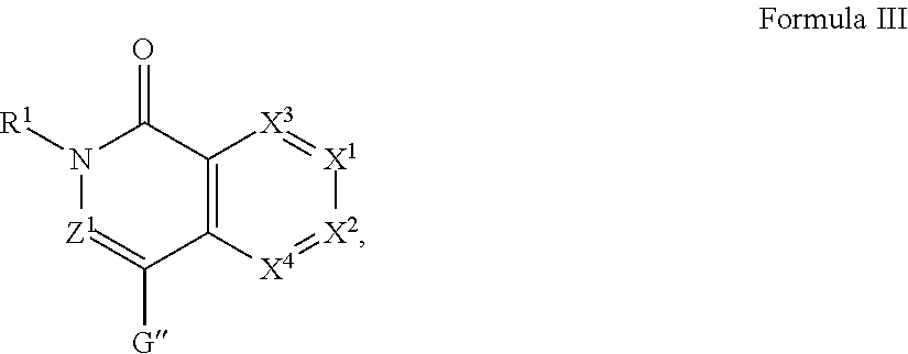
N1([R1])[Z1]=C([G])C2=C(C1=O)[X3]=[X1][X2]=[X4]2
